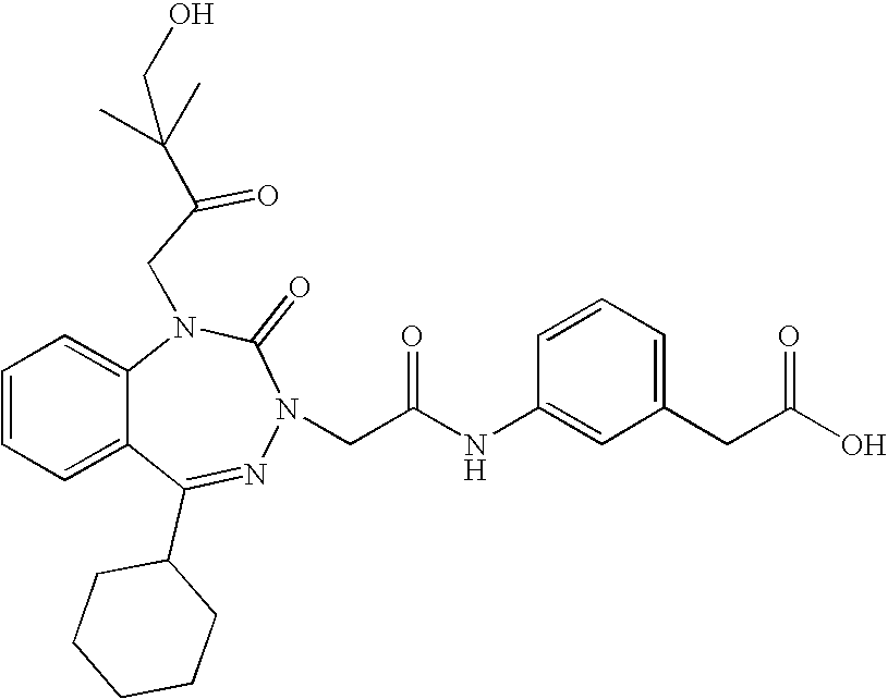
C1=CC=C2C(=C1)N(CC(=O)C(C)(CO)C)C(=O)N(CC(NC1=CC(CC(O)=O)=CC=C1)=O)N=C2C1CCCCC1
